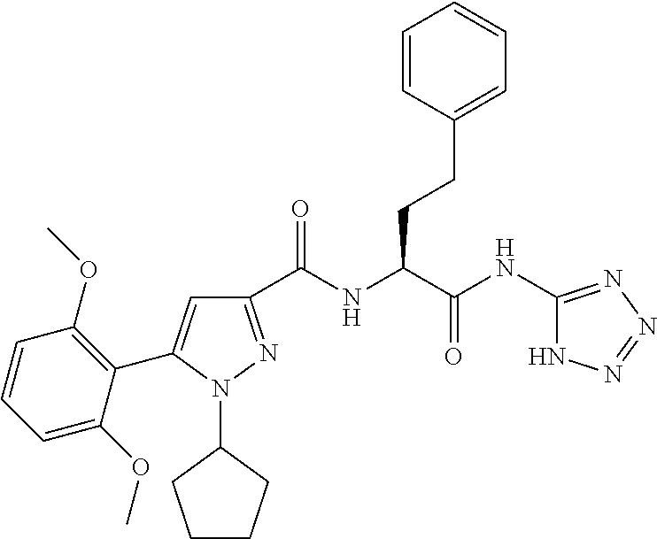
C1(C(NC(C(NC2=NN=NN2)=O)CCC2=CC=CC=C2)=O)=NN(C2CCCC2)C(C2=C(OC)C=CC=C2OC)=C1
